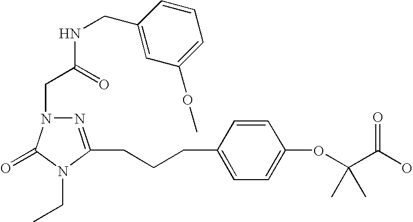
N1=C(CCCC2=CC=C(OC(C(O)=O)(C)C)C=C2)N(CC)C(=O)N1CC(NCC1=CC(OC)=CC=C1)=O
